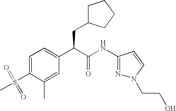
C1=C(S(=O)(C)=O)C(C)=CC(C(C(NC2=NN(CCO)C=C2)=O)CC2CCCC2)=C1
